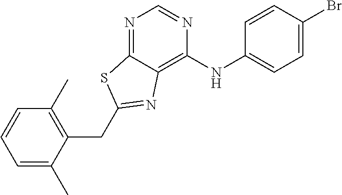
C1=C(C)C(CC2=NC3=C(NC4=CC=C(Br)C=C4)N=CN=C3S2)=C(C)C=C1
